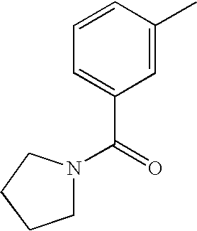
C1=CC(C)=CC(C(N2CCCC2)=O)=C1
